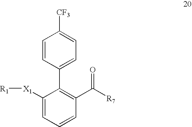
C1=CC(C2=C(C([R7])=O)C=CC=C2[X1][R1])=CC=C1[CF3]
